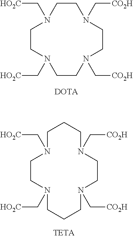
C1CN(C[CO2H])CCN(C[CO2H])CCN(C[HO2C])CCN1C[HO2C].[DOTA].C1N(C[HO2C])CCN(C[HO2C])CCCN(C[CO2H])CCN(C[CO2H])CC1
